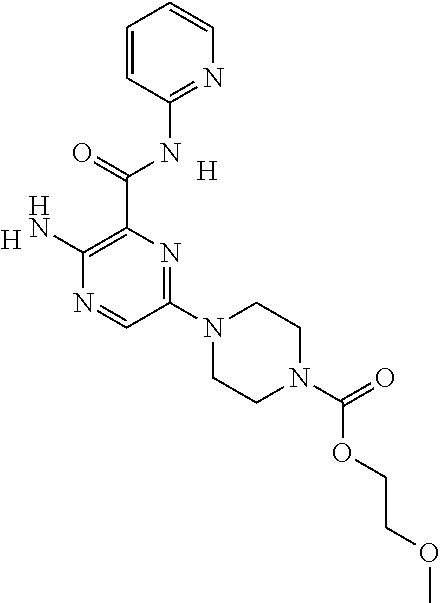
[H].[H].C1(N2CCN(C(=O)OCCOC)CC2)=NC(C(=O)NC2=NC=CC=C2)=C(N)N=C1
